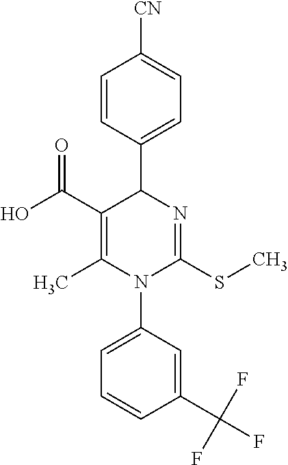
C1=CC(C2C(C(O)=O)=C(C)N(C3=CC=CC(C(F)(F)F)=C3)C(SC)=N2)=CC=C1[CN]
